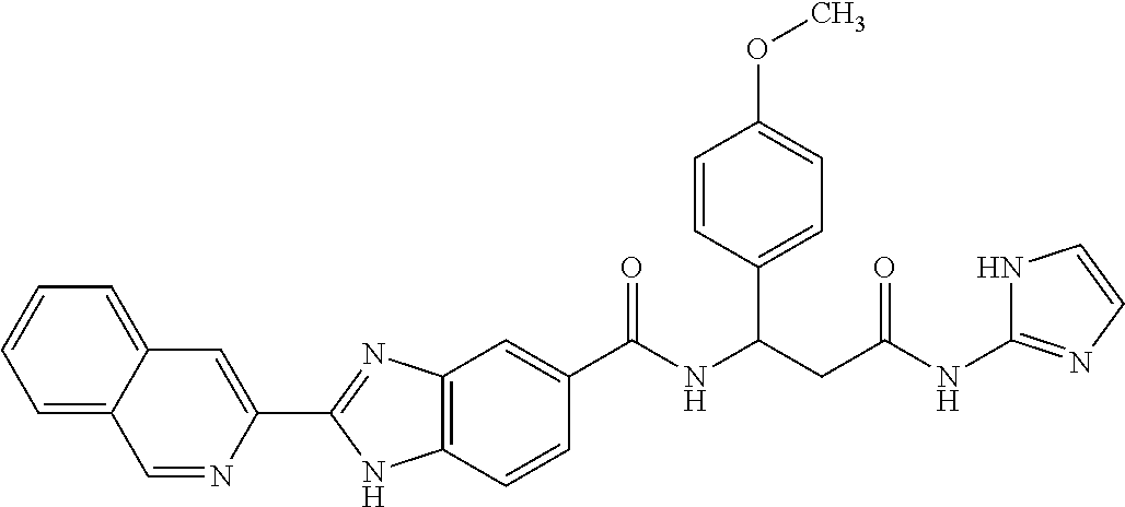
C1=NC(C2=NC3=C(N2)C=CC(C(NC(CC(NC2=NC=CN2)=O)C2=CC=C(OC)C=C2)=O)=C3)=CC2=CC=CC=C12
